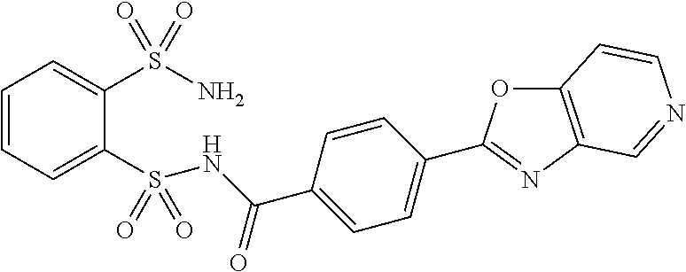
C1=CC=C(S(NC(C2=CC=C(C3=NC4=C(O3)C=CN=C4)C=C2)=O)(=O)=O)C(S(N)(=O)=O)=C1
